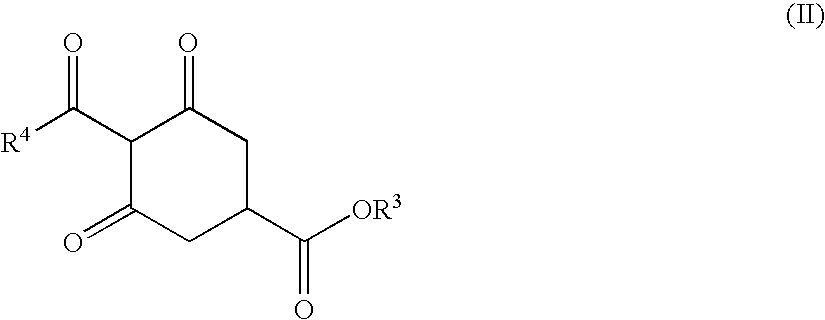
C1(C([R4])=O)C(=O)CC(C([OR3])=O)CC1=O
